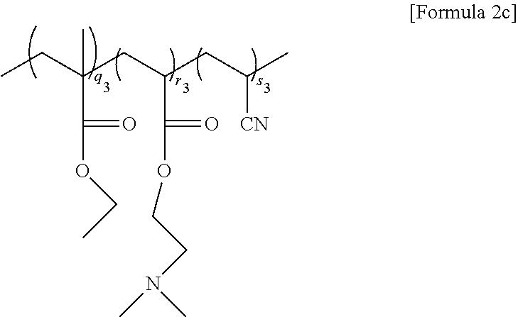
CCC(CC(CC(C)[CN])C(=O)OCCN(C)C)(C)C(=O)OCC
